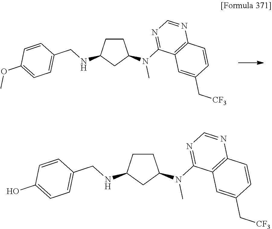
C1(NCC2=CC=C(OC)C=C2)CC(N(C)C2=NC=NC3=C2C=C(C[CF3])C=C3)CC1.C1(NCC2=CC=C(O)C=C2)CC(N(C)C2=NC=NC3=C2C=C(C[CF3])C=C3)CC1
